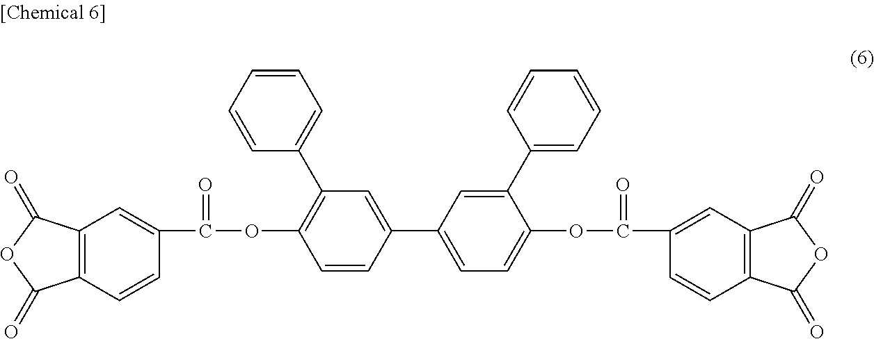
C12=C(C=CC(C(=O)OC3=C(C4=CC=CC=C4)C=C(C4=CC=C(OC(=O)C5=CC6=C(C=C5)C(=O)OC6=O)C(C5=CC=CC=C5)=C4)C=C3)=C1)C(=O)OC2=O
